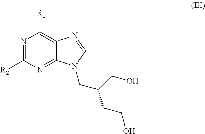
N1=C([R2])N=C2C(=C1[R1])N=CN2CC(CO)CCO
